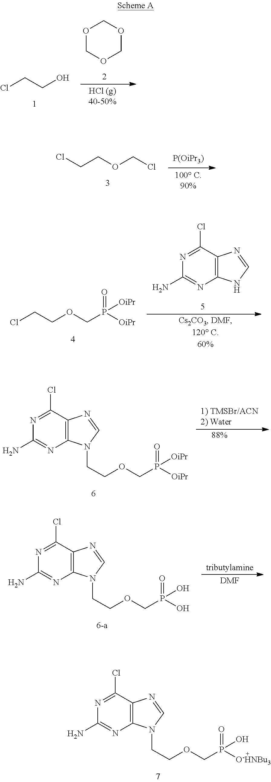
C(OCP([O-HNBu3])(=O)O)CN1C=NC2=C1N=C(N)N=C2Cl.ClCCO.O1COCOC1.C(COCCl)Cl.C(OCP([OiPr])(=O)[OiPr])CCl.N1=C(Cl)C2=C(N=C1N)NC=N2.C(OCP([OiPr])(=O)[OiPr])CN1C=NC2=C1N=C(N)N=C2Cl.C(OCP(O)(=O)O)CN1C=NC2=C1N=C(N)N=C2Cl.[DMF]
